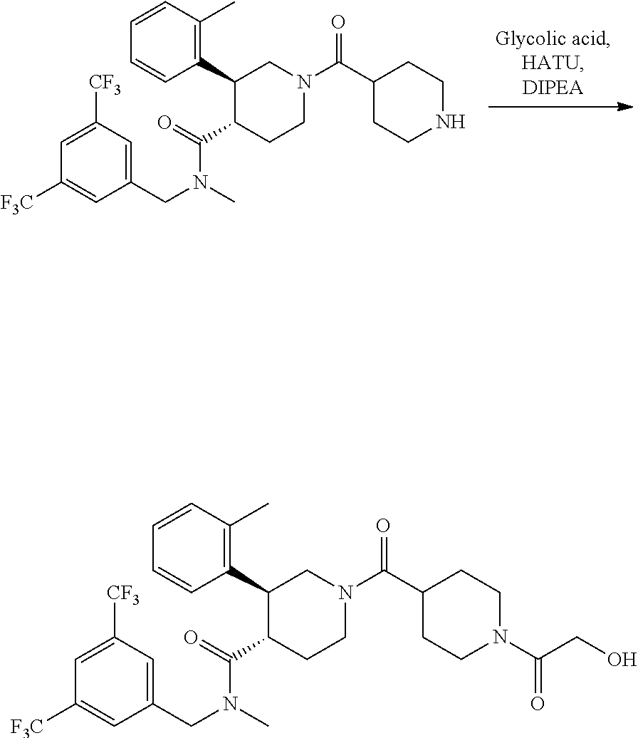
C1(C2C(C(=O)N(C)CC3=CC([CF3])=CC([F3C])=C3)CCN(C(C3CCNCC3)=O)C2)=C(C)C=CC=C1.C1(C2C(C(=O)N(C)CC3=CC([CF3])=CC([F3C])=C3)CCN(C(C3CCN(C(CO)=O)CC3)=O)C2)=C(C)C=CC=C1
